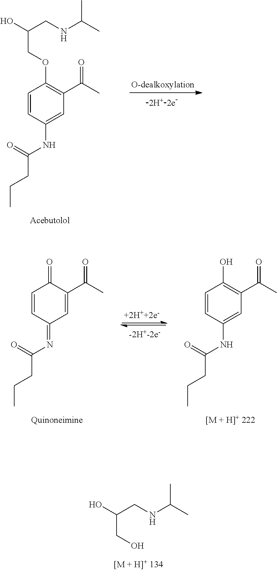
OC(CNC(C)C)CO.C1=CC(NC(CCC)=O)=CC(C(C)=O)=C1OCC(O)CNC(C)C.C1=CC(=NC(CCC)=O)C=C(C(C)=O)C1=O.C1=CC(NC(CCC)=O)=CC(C(C)=O)=C1O
